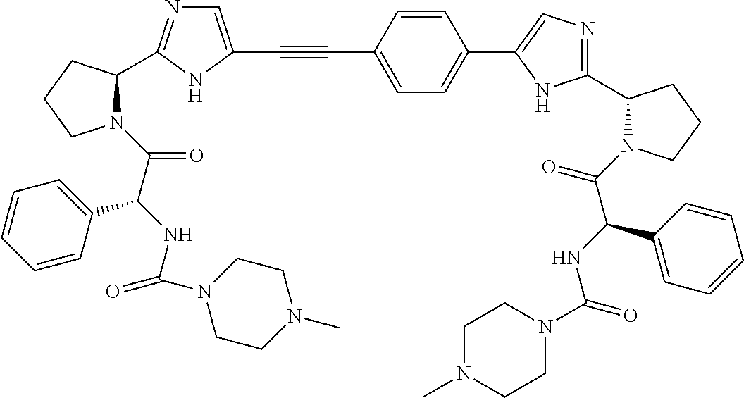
C1=C(C#CC2=CN=C(C3N(C(C(NC(N4CCN(C)CC4)=O)C4=CC=CC=C4)=O)CCC3)N2)C=CC(C2=CN=C(C3N(C(=O)C(NC(N4CCN(C)CC4)=O)C4=CC=CC=C4)CCC3)N2)=C1
